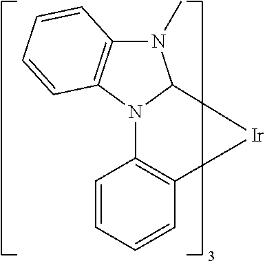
C1=CC=CC2=C1N1C3=C(N(C)C1[Ir]2)C=CC=C3
